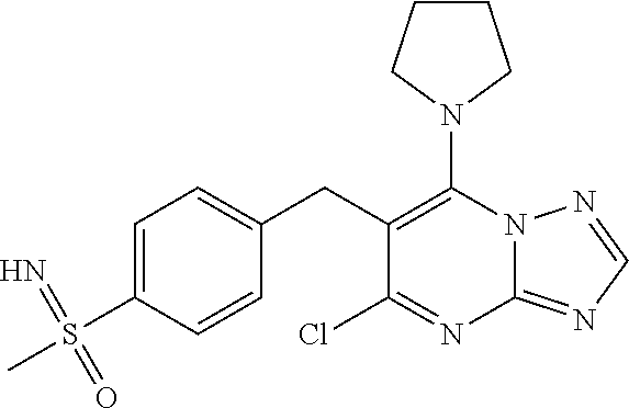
N1(C2=C(CC3=CC=C(S(C)(=N)=O)C=C3)C(Cl)=NC3=NC=NN23)CCCC1
